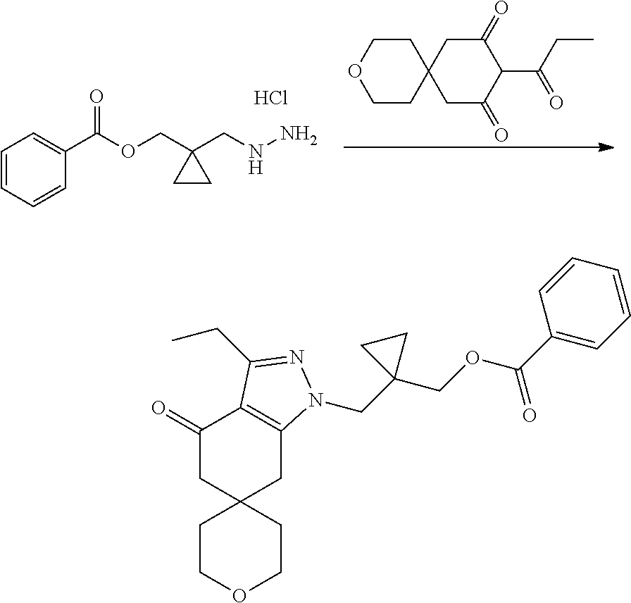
C1=CC=CC(C(OCC2(CNN)CC2)=O)=C1.Cl.C1CC2(CCO1)CC(=O)C(C(CC)=O)C(=O)C2.C1CC2(CCO1)CC1=C(C(=O)C2)C(CC)=NN1CC1(COC(C2=CC=CC=C2)=O)CC1
